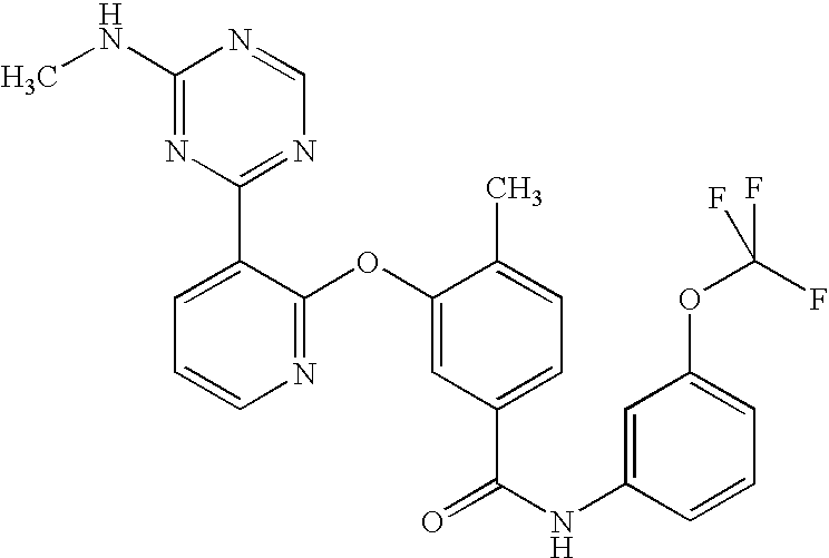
N1=C(OC2=CC(C(NC3=CC(OC(F)(F)F)=CC=C3)=O)=CC=C2C)C(C2=NC=NC(NC)=N2)=CC=C1
